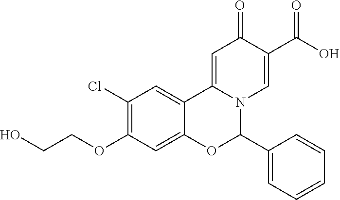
C1(Cl)=C(OCCO)C=C2C(=C1)C1=CC(=O)C(C(O)=O)=CN1C(C1=CC=CC=C1)O2
